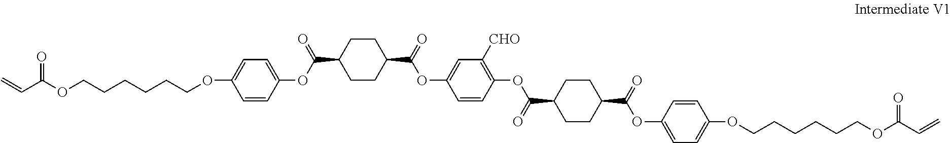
C=CC(=O)OCCCCCCOC1=CC=C(OC(=O)C2CCC(C(OC3=CC([CHO])=C(OC(=O)C4CCC(C(OC5=CC=C(OCCCCCCOC(C=C)=O)C=C5)=O)CC4)C=C3)=O)CC2)C=C1
